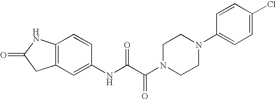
C12=C(C=C(NC(C(N3CCN(C4=CC=C(Cl)C=C4)CC3)=O)=O)C=C1)CC(=O)N2
